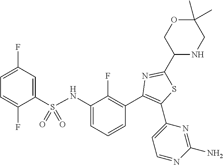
C1=C(F)C=C(S(=O)(=O)NC2=CC=CC(C3=C(C4=CC=NC(N)=N4)SC(C4NCC(C)(C)OC4)=N3)=C2F)C(F)=C1
